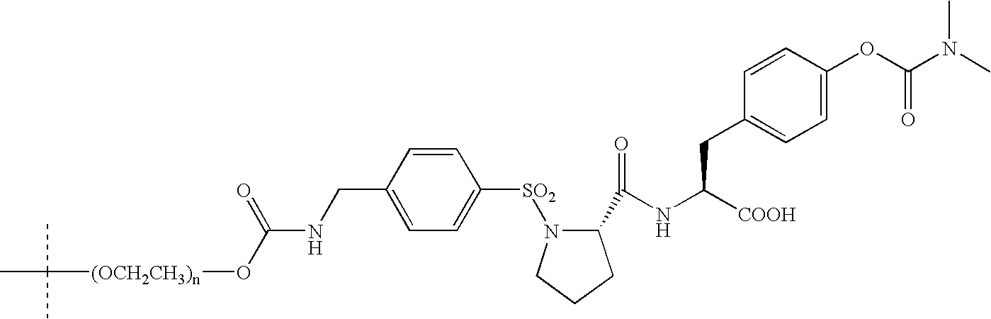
C1(CNC(O[(OCH2CH3)n]C(C)(C)C)=O)=CC=C([SO2]N2C(C(NC([COOH])CC3=CC=C(OC(N(C)C)=O)C=C3)=O)CCC2)C=C1
